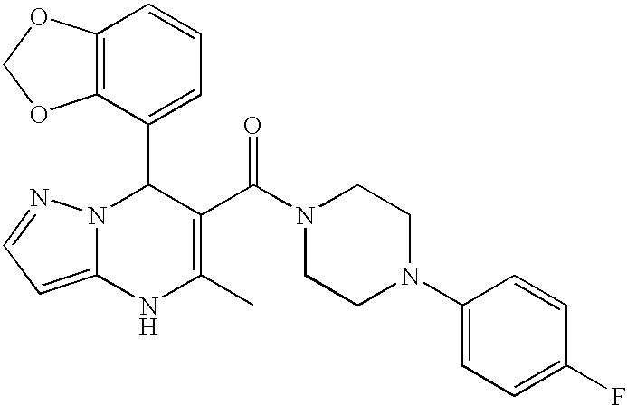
C12=C(C(C3N4C(=CC=N4)NC(C)=C3C(N3CCN(C4=CC=C(F)C=C4)CC3)=O)=CC=C1)OCO2
